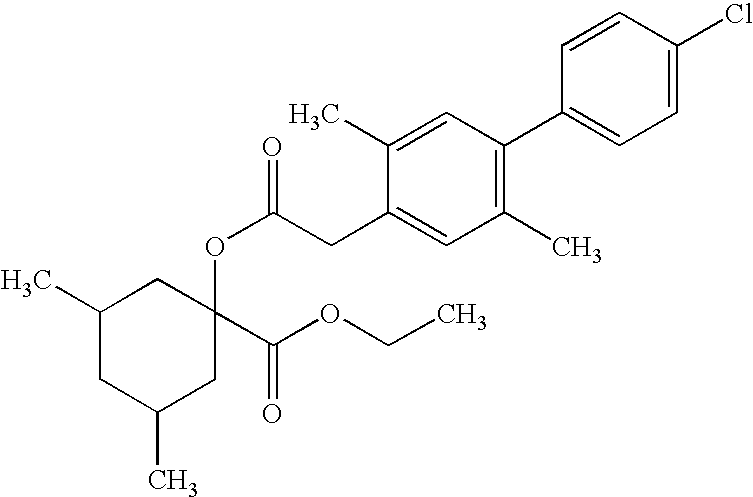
C1(C)CC(C)CC(C(OCC)=O)(OC(=O)CC2=CC(C)=C(C3=CC=C(Cl)C=C3)C=C2C)C1
